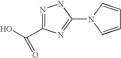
N1=C(C(O)=O)N=C(N2C=CC=C2)N1
